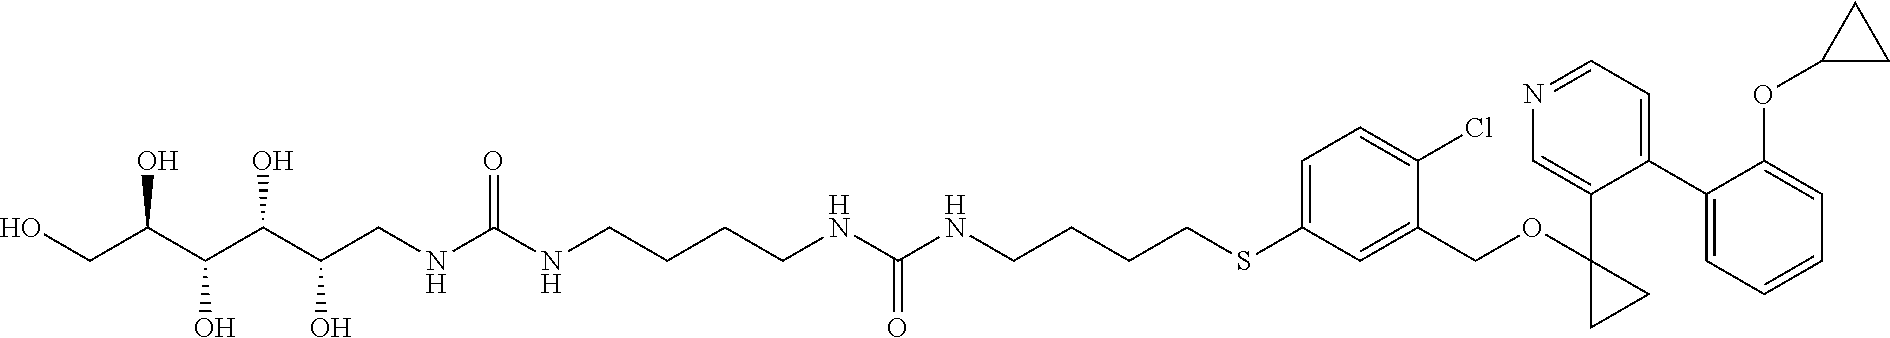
C(CSC1=CC=C(Cl)C(COC2(C3=CN=CC=C3C3=CC=CC=C3OC3CC3)CC2)=C1)CCNC(NCCCCNC(NCC(C(C(C(CO)O)O)O)O)=O)=O
